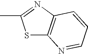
S1C2=C(N=C1C)C=CC=N2
